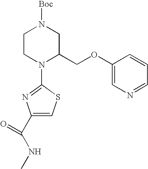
C1CN(C2=NC(C(NC)=O)=CS2)C(COC2=CN=CC=C2)CN1[Boc]
